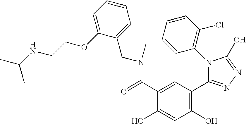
C1(O)=C(C2=NN=C(O)N2C2=C(Cl)C=CC=C2)C=C(C(=O)N(CC2=CC=CC=C2OCCNC(C)C)C)C(O)=C1
